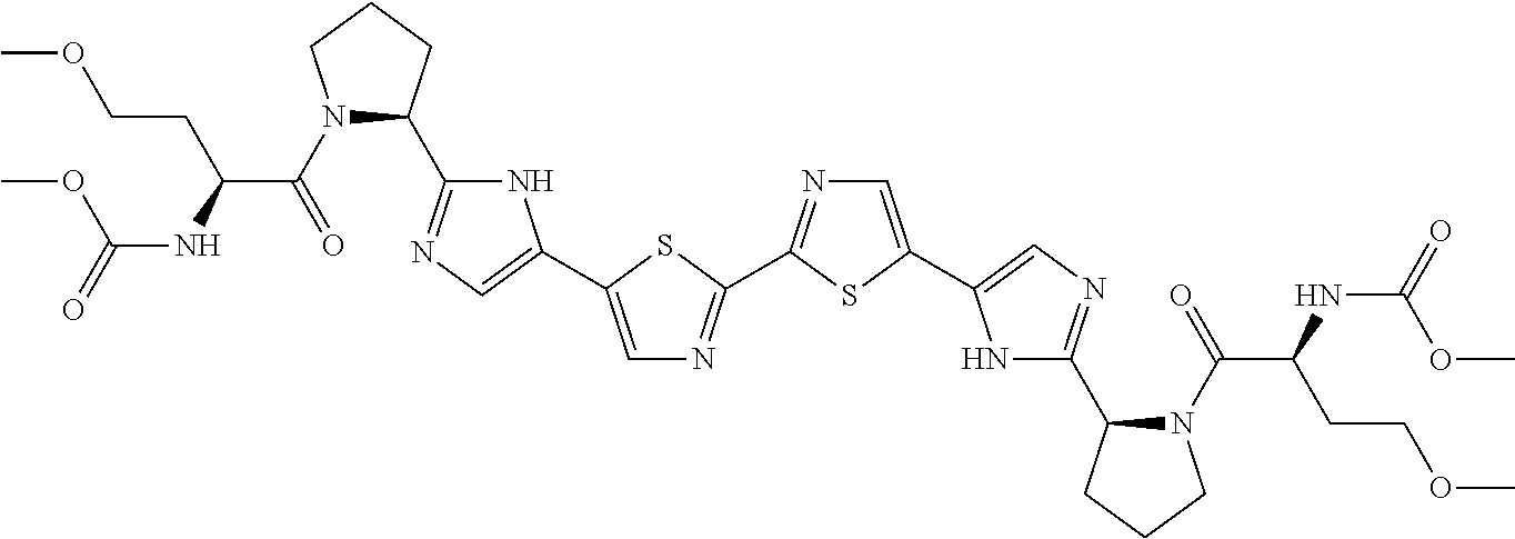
N1(C(C(CCOC)NC(OC)=O)=O)C(C2=NC=C(C3=CN=C(C4=NC=C(C5=CN=C(C6N(C(C(CCOC)NC(=O)OC)=O)CCC6)N5)S4)S3)N2)CCC1
